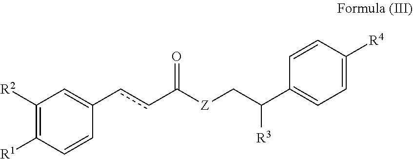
C1([R2])=C([R1])C=CC(ccC([Z]CC(C2=CC=C([R4])C=C2)[R3])=O)=C1
